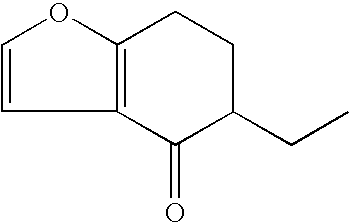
C12=C(OC=C1)CCC(CC)C2=O
